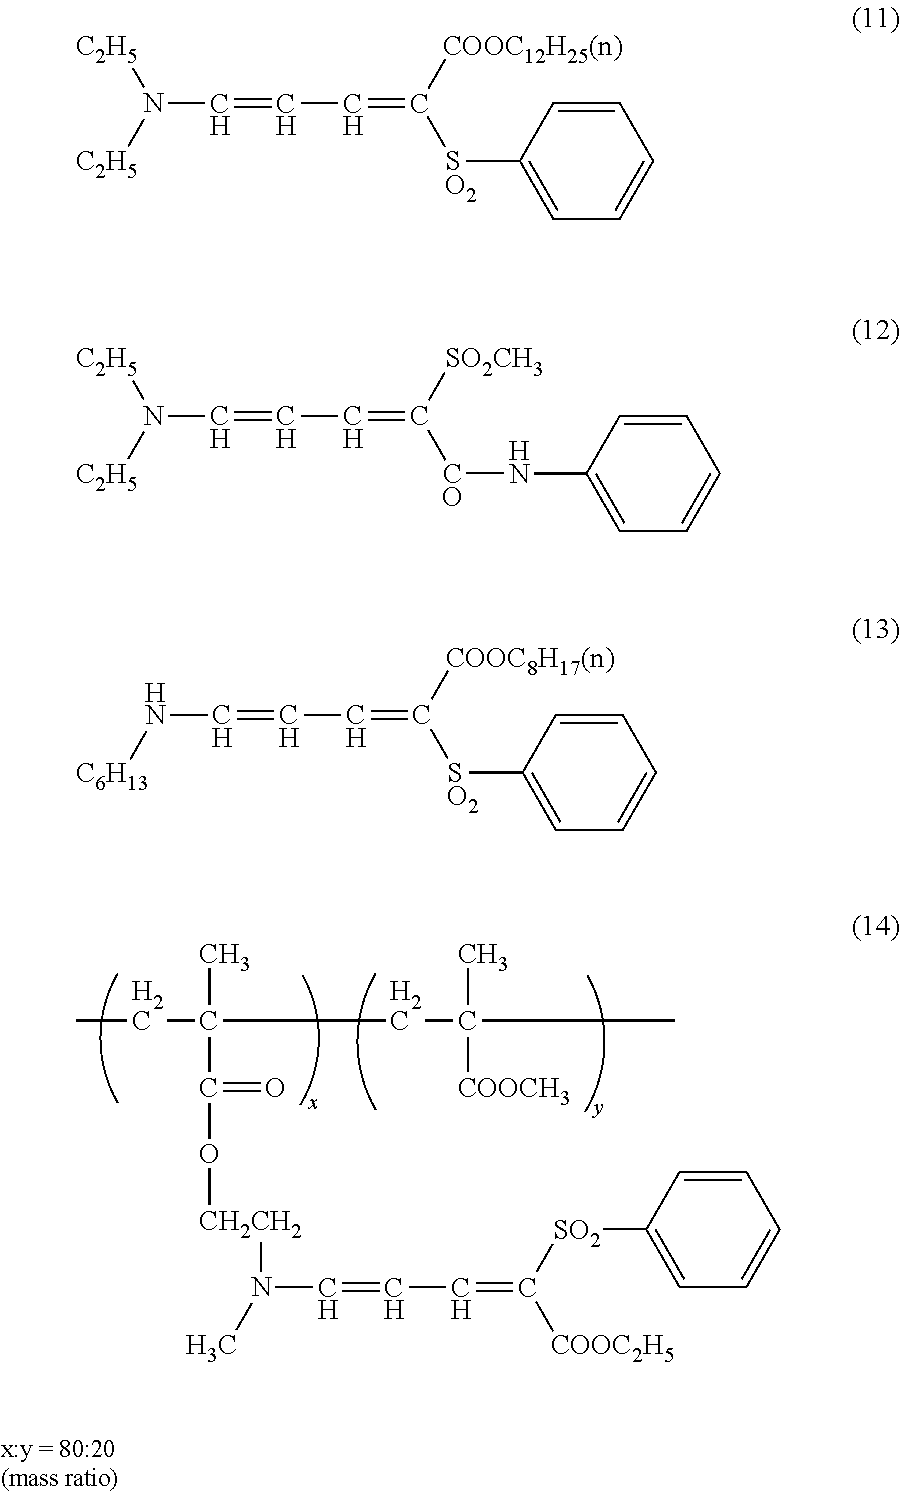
CCC(C)(CC(C)(C)[COOCH3])C(=O)O[CH2CH2]N(C)C=CC=C([SO2]C1=CC=CC=C1)[COOC2H5].N(C=CC=C([SO2]C1=CC=CC=C1)[COOC12H25(n)])([C2H5])[C2H5].N(C=CC=C([CO]NC1=CC=CC=C1)[SO2CH3])([C2H5])[C2H5].N(C=CC=C([SO2]C1=CC=CC=C1)[COOC8H17(n)])[C6H13]
